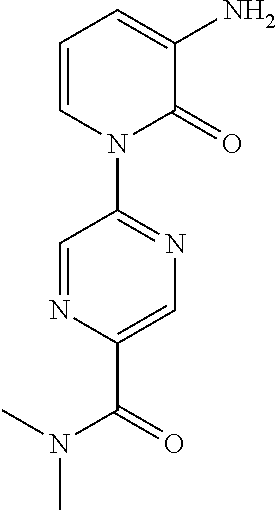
C1=CN(C2=NC=C(C(=O)N(C)C)N=C2)C(=O)C(N)=C1
